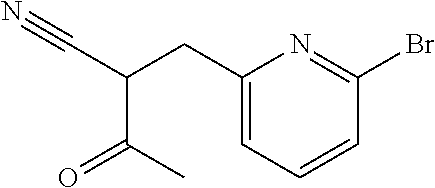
C1(CC(C#N)C(C)=O)=CC=CC(Br)=N1
